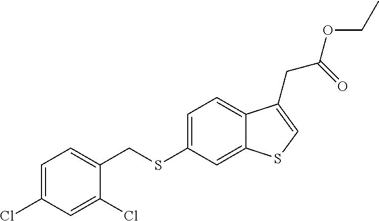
C(SC1=CC=C2C(=C1)SC=C2CC(=O)OCC)C1=CC=C(Cl)C=C1Cl
